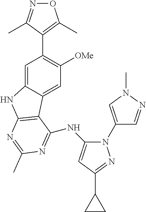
C1=C2C(=CC([OMe])=C1C1=C(C)ON=C1C)C1=C(N2)N=C(C)N=C1NC1=CC(C2CC2)=NN1C1=CN(C)N=C1
